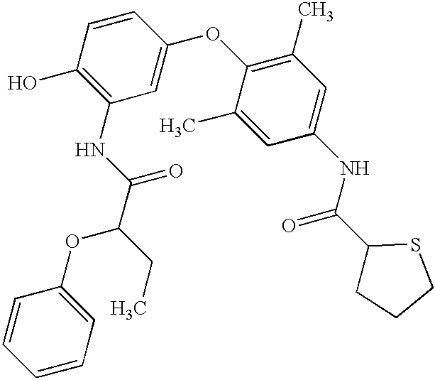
C1(O)=C(NC(=O)C(CC)OC2=CC=CC=C2)C=C(OC2=C(C)C=C(NC(=O)C3CCCS3)C=C2C)C=C1
